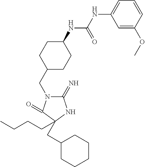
C1(=N)N(CC2CCC(NC(NC3=CC=CC(OC)=C3)=O)CC2)C(=O)C(CC2CCCCC2)(CCCC)N1
